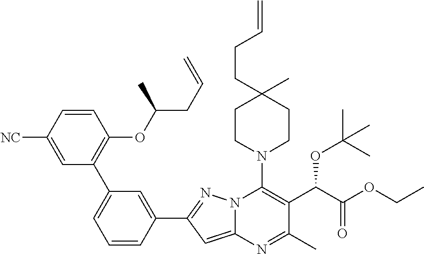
C1(C2=C(OC(CC=C)C)C=CC([NC])=C2)=CC=CC(C2=NN3C(=C2)N=C(C)C(C(C(OCC)=O)OC(C)(C)C)=C3N2CCC(C)(CCC=C)CC2)=C1
